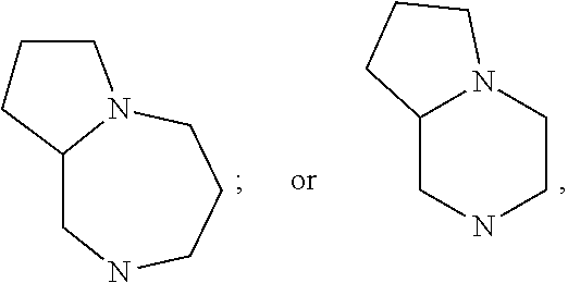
C12CNCCCN1CCC2.C12CNCCN1CCC2
